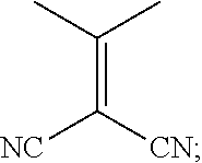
C(=C([CN])[NC])(C)C
